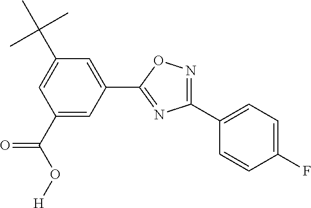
C1(C(O[H])=O)=CC(C2=NC(C3=CC=C(F)C=C3)=NO2)=CC(C(C)(C)C)=C1
